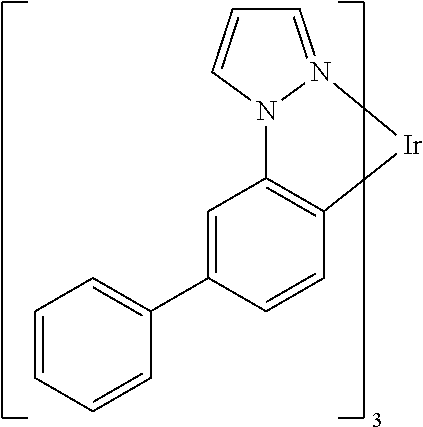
N12C3=C([Ir]N1=CC=C2)C=CC(C1=CC=CC=C1)=C3
